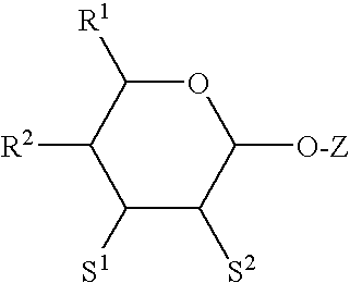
C1([S1])C([S2])C([O-Z])OC([R1])C1[R2]
